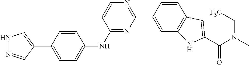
N1N=CC(C2=CC=C(NC3=NC(C4=CC5=C(C=C4)C=C(C(N(C)C[F3C])=O)N5)=NC=C3)C=C2)=C1
